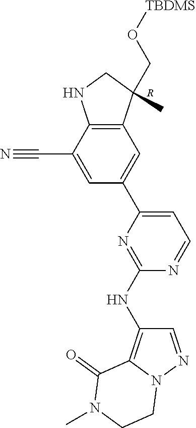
[R].C1=C(C2=CC=NC(NC3=C4N(N=C3)CCN(C)C4=O)=N2)C=C(C#N)C2=C1C(C)(CO[TBDMS])CN2
